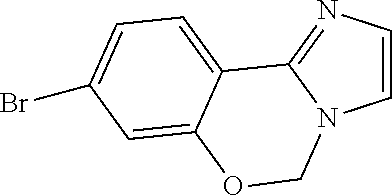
C1=CN=C2N1COC1=CC(Br)=CC=C21
